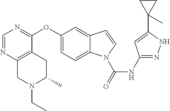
C1(OC2=NC=NC3=C2CC(C)N(CC)C3)=CC=C2C(=C1)C=CN2C(NC1=NNC(C2(C)CC2)=C1)=O
